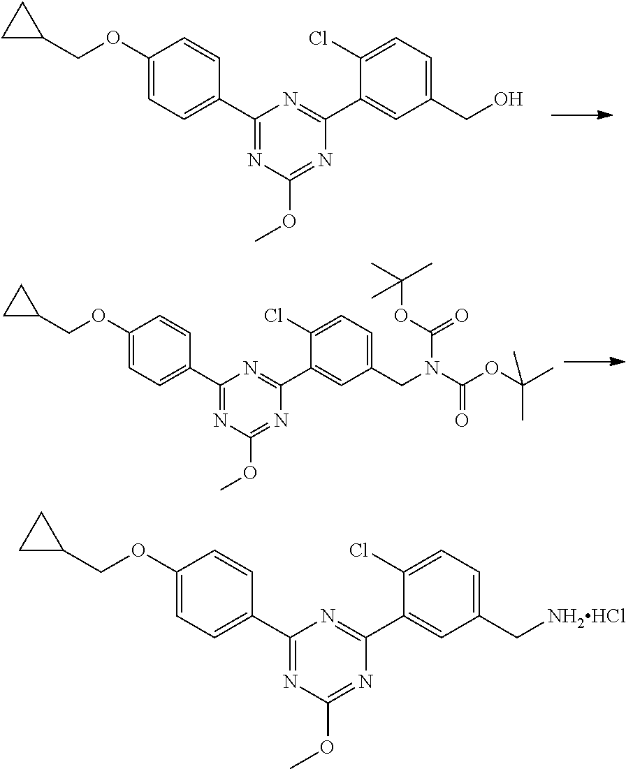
C1(OCC2CC2)=CC=C(C2=NC(OC)=NC(C3=CC(CO)=CC=C3Cl)=N2)C=C1.C1(OCC2CC2)=CC=C(C2=NC(OC)=NC(C3=CC(CN(C(OC(C)(C)C)=O)C(=O)OC(C)(C)C)=CC=C3Cl)=N2)C=C1.C1(OCC2CC2)=CC=C(C2=NC(OC)=NC(C3=CC(C[NH2HCl])=CC=C3Cl)=N2)C=C1
